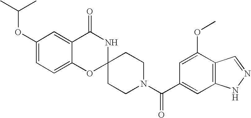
C1(OC(C)C)=CC=C2C(=C1)C(=O)NC1(O2)CCN(C(=O)C2=CC3=C(C(OC)=C2)C=NN3)CC1
